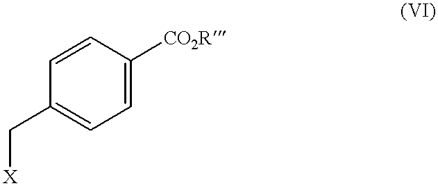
C1=C([CO2R])C=CC(C[X])=C1
